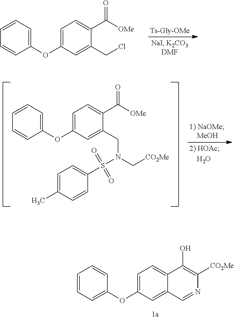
C1=C(OC2=CC=CC=C2)C=C(CCl)C(C([OMe])=O)=C1.[Ts-Gly-OMe].C1=C(OC2=CC=CC=C2)C=C(CN(C[CO2Me])S(C2=CC=C(C)C=C2)(=O)=O)C(C([OMe])=O)=C1.C1=C(OC2=CC=CC=C2)C=C2C(=C1)C(O)=C([CO2Me])N=C2
